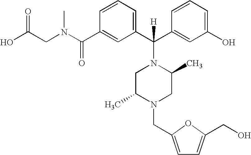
O=C(CN(C(C1=CC(C(C2=CC(O)=CC=C2)([H])N2CC(C)N(CC3=CC=C(CO)O3)CC2C)=CC=C1)=O)C)O
